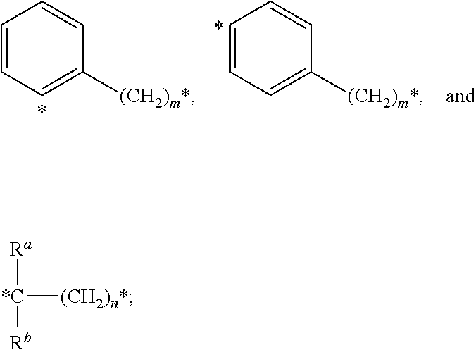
C1=CC=C([(CH2)m*])C=C1.C1=CC=C([(CH2)m*])C=C1.[*C]([(CH2)n*])([Ra])[Rb]
